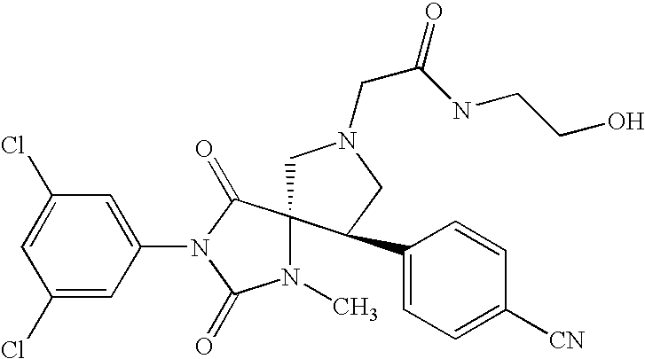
C1=C(Cl)C=C(N2C(=O)C3(N(C)C2=O)CN(CC(NCCO)=O)CC3C2=CC=C([CN])C=C2)C=C1Cl
